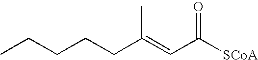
CCCCCC(=CC([SCoA])=O)C
